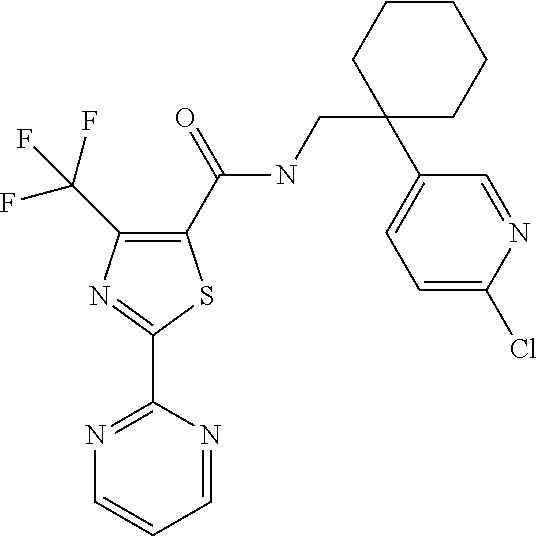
C1(C(NCC2(C3=CC=C(Cl)N=C3)CCCCC2)=O)=C(C(F)(F)F)N=C(C2=NC=CC=N2)S1
